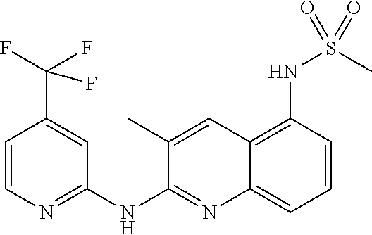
C1=CN=C(NC2=NC3=CC=CC(NS(C)(=O)=O)=C3C=C2C)C=C1C(F)(F)F
